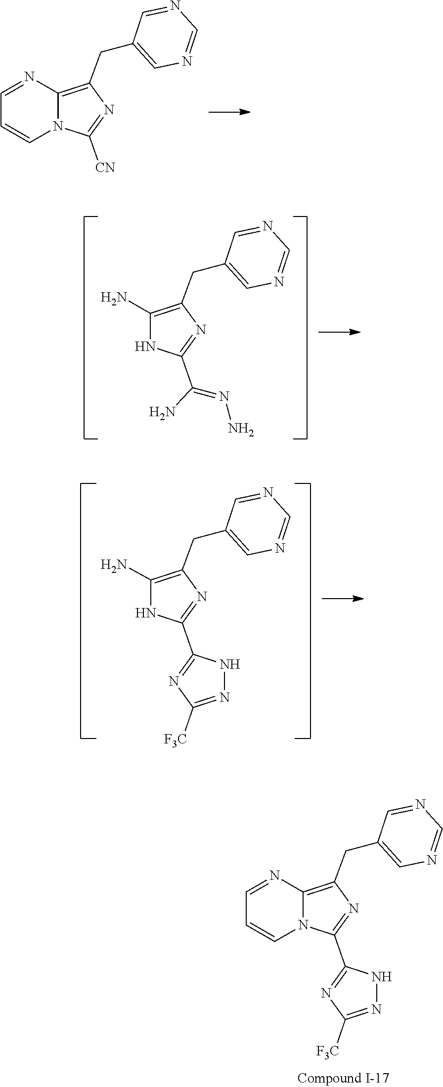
N1=C(C2=NC(CC3=CN=CN=C3)=C(N)N2)NN=C1[F3C].C1(CC2=C(N)NC(C(=NN)N)=N2)=CN=CN=C1.C1(CC2=C3N(C([CN])=N2)C=CC=N3)=CN=CN=C1.N1=C(C2=NC(CC3=CN=CN=C3)=C3N2C=CC=N3)NN=C1[F3C]
